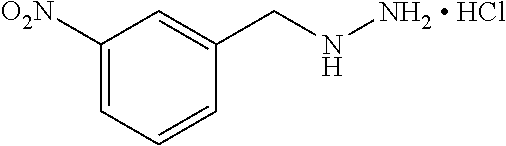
C1([O2N])=CC=CC(CN[NH2  HCl])=C1
